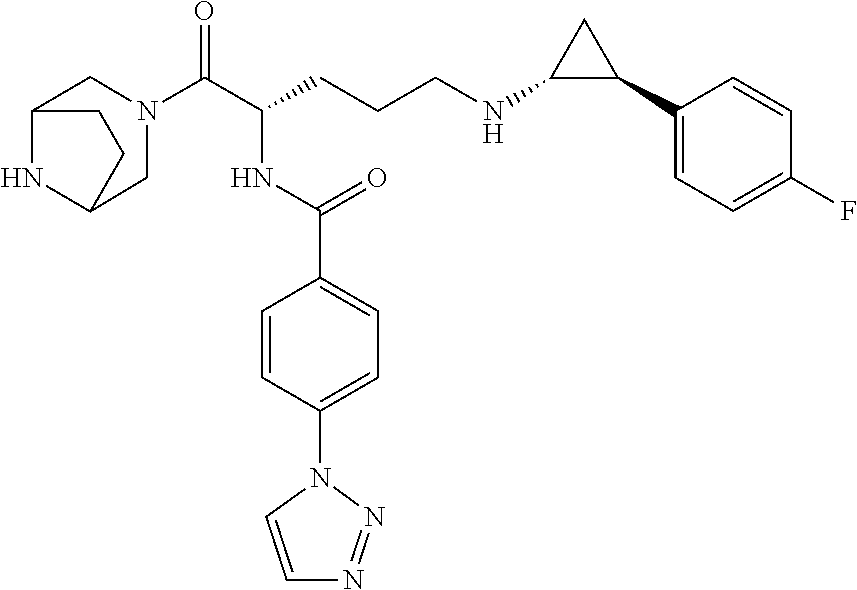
C1N(C(C(CCCNC2C(C3=CC=C(F)C=C3)C2)NC(C2=CC=C(N3C=CN=N3)C=C2)=O)=O)CC2NC1CC2
